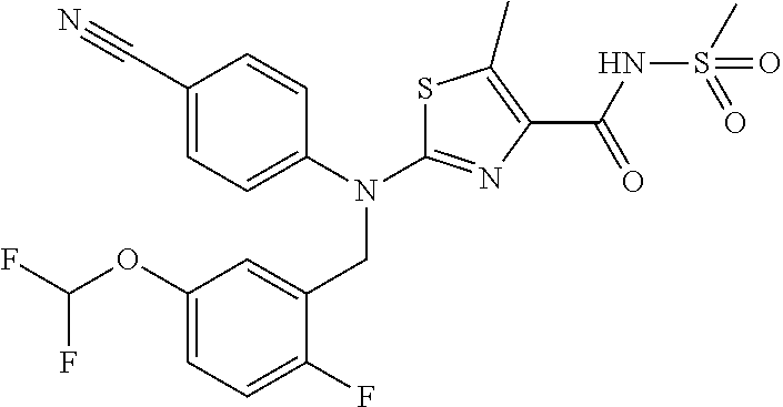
C1(C#N)=CC=C(N(C2=NC(C(NS(C)(=O)=O)=O)=C(C)S2)CC2=CC(OC(F)F)=CC=C2F)C=C1
